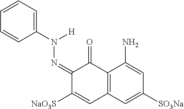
C1(N([H])N=C2C([NaO3S])=CC3=C(C2=O)C(N)=CC([SO3Na])=C3)=CC=CC=C1
